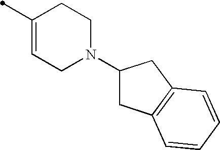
C1(C)=CCN(C2CC3=C(C2)C=CC=C3)CC1
